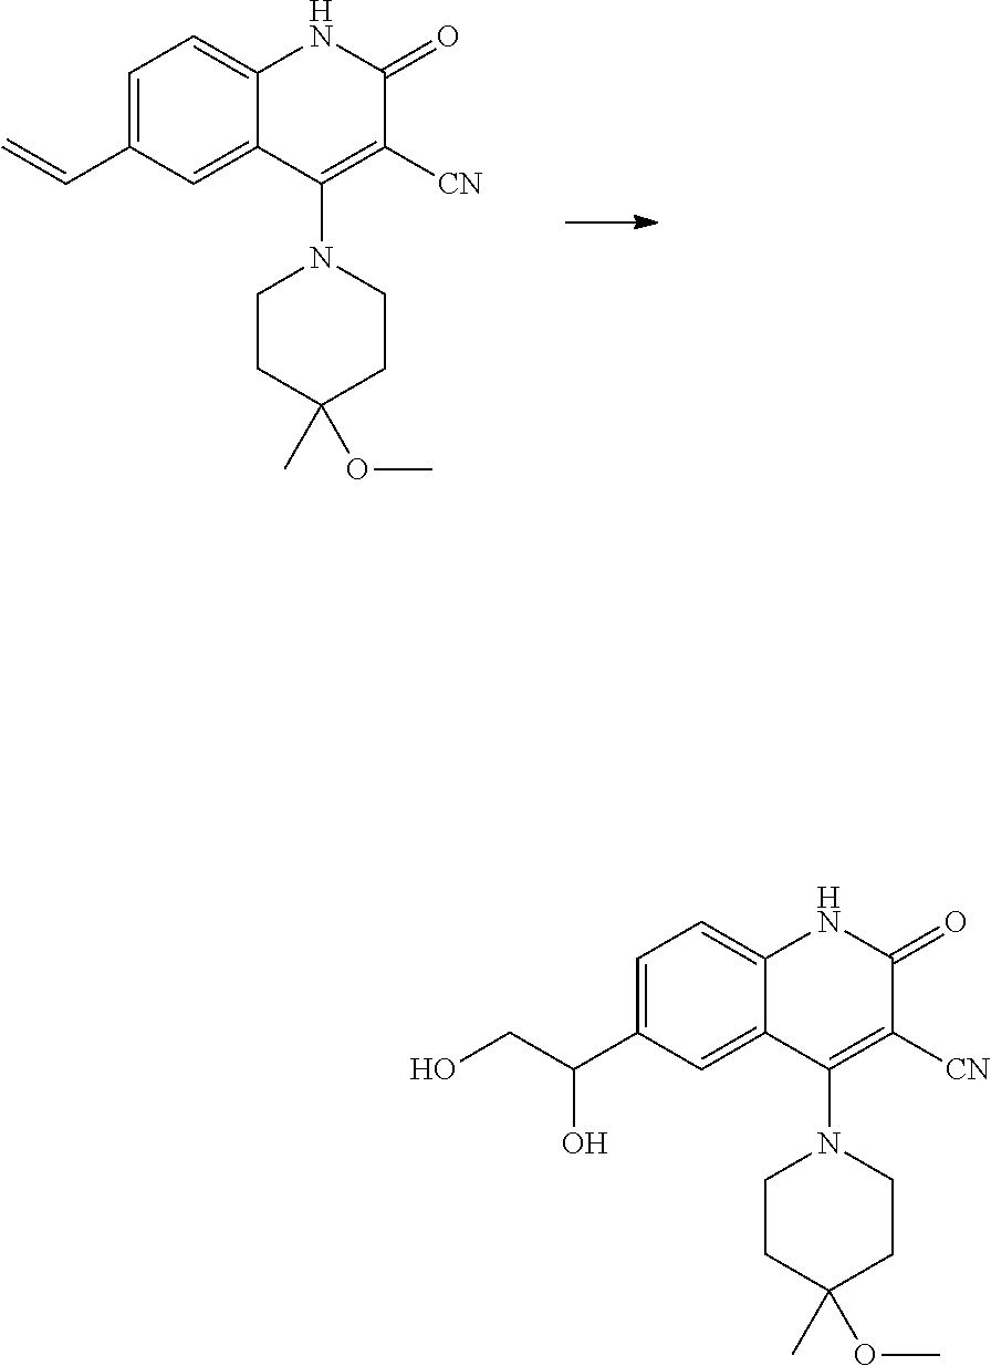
C1(C=C)=CC=C2C(=C1)C(N1CCC(OC)(C)CC1)=C([CN])C(=O)N2.C1=C2C(=CC(C(O)CO)=C1)C(N1CCC(OC)(C)CC1)=C([CN])C(=O)N2
